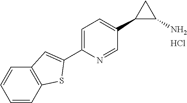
Cl.C1(C2=CC3=C(C=CC=C3)S2)=CC=C(C2C(N)C2)C=N1
